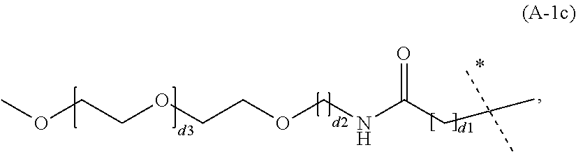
COCCOCCOCNC(CC(C)(C)C)=O
